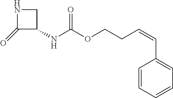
C1(=O)C(NC(OCCC=CC2=CC=CC=C2)=O)CN1
